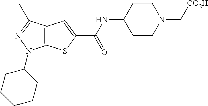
C12=C(C(C)=NN1C1CCCCC1)C=C(C(NC1CCN(C[CO2H])CC1)=O)S2
